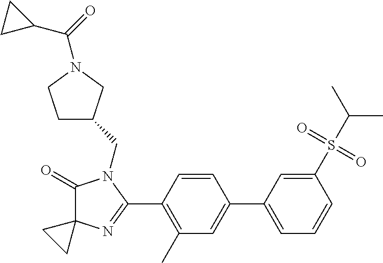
C1(=O)C2(N=C(C3=C(C)C=C(C4=CC=CC(S(C(C)C)(=O)=O)=C4)C=C3)N1CC1CCN(C(=O)C3CC3)C1)CC2
